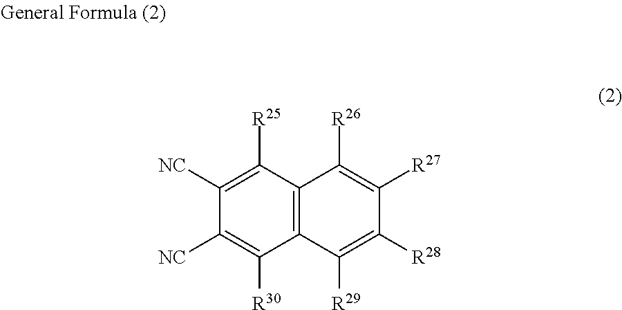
C12=C(C([R25])=C([NC])C([NC])=C1[R30])C([R26])=C([R27])C([R28])=C2[R29]
